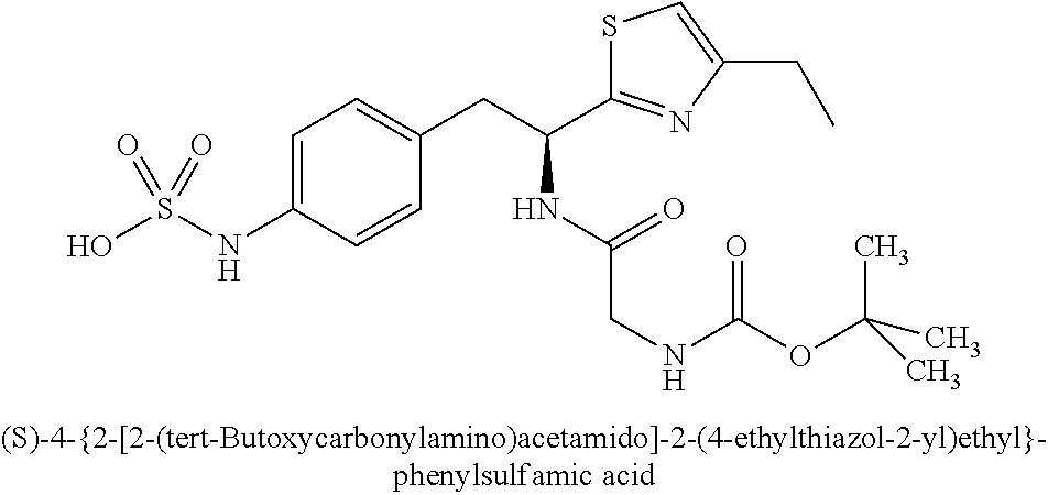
OS(NC1=CC=C(CC(C2=NC(CC)=CS2)NC(CNC(OC(C)(C)C)=O)=O)C=C1)(=O)=O
